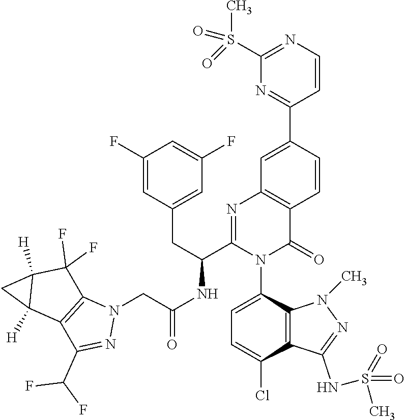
C1=C(N2C(=O)C3=C(N=C2C(NC(CN2C4=C(C(C(F)F)=N2)C2([H])C([H])(C4(F)F)C2)=O)CC2=CC(F)=CC(F)=C2)C=C(C2=NC(S(C)(=O)=O)=NC=C2)C=C3)C2=C(C(Cl)=C1)C(NS(=O)(=O)C)=NN2C
